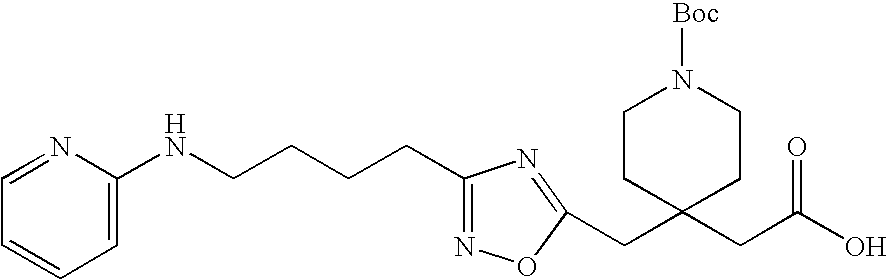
C(CCCC1=NOC(CC2(CC(O)=O)CCN([Boc])CC2)=N1)NC1=CC=CC=N1
